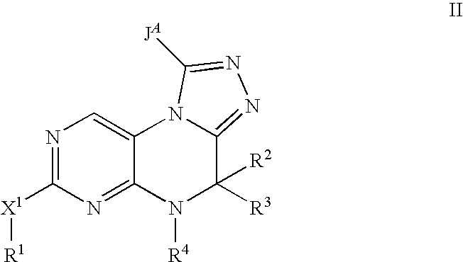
N1=C([X1][R1])N=C2C(=C1)N1C(=NN=C1[JA])C([R3])([R2])N2[R4]
